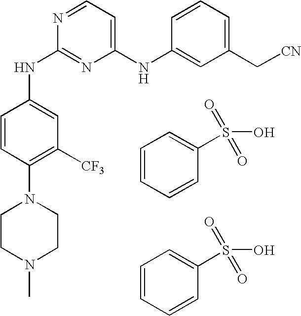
N(C1=NC(NC2=CC(C[CN])=CC=C2)=CC=N1)C1=CC([CF3])=C(N2CCN(C)CC2)C=C1.C1=CC=CC(S(=O)(=O)O)=C1.C1=CC=CC(S(=O)(=O)O)=C1
